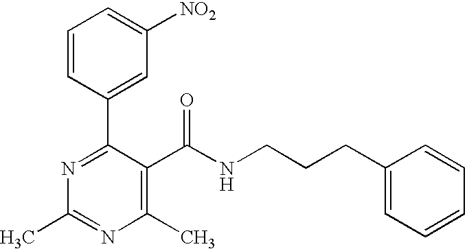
C1=CC(C2=NC(C)=NC(C)=C2C(NCCCC2=CC=CC=C2)=O)=CC([NO2])=C1
